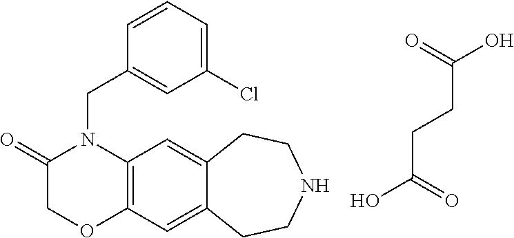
C(CCC(=O)O)(=O)O.C12=C(C=C3C(=C1)CCNCC3)OCC(=O)N2CC1=CC(Cl)=CC=C1
